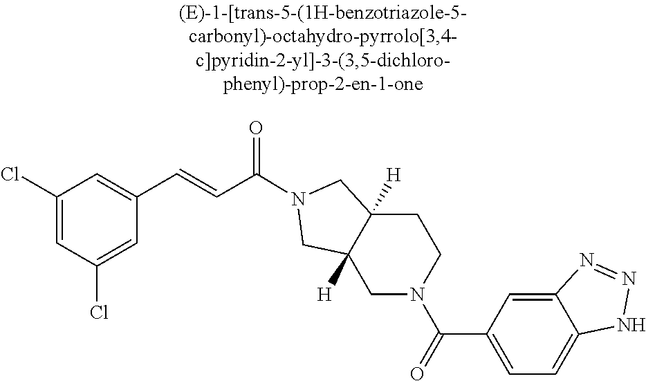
C1(Cl)=CC(Cl)=CC(C=CC(=O)N2CC3([H])CCN(C(=O)C4=CC=C5C(=C4)N=NN5)CC3([H])C2)=C1
